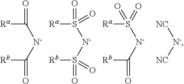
[Ra]C([N-]C([Rb])=O)=O.[Ra]S([N-]S([Rb])(=O)=O)(=O)=O.[Ra]S([N-]C([Rb])=O)(=O)=O.[NC][N-][NC]
